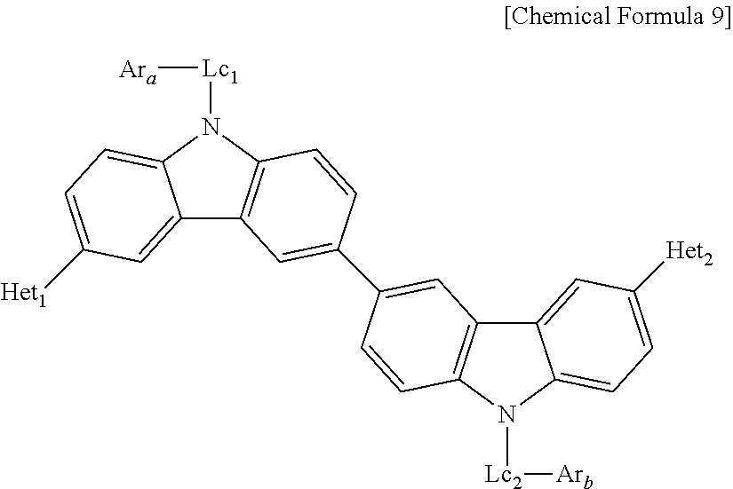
C12=CC([Het1])=CC=C1N([Lc1][Ara])C1=C2C=C(C2=CC3=C(N([Lc2][Arb])C4=CC=C([Het2])C=C34)C=C2)C=C1
